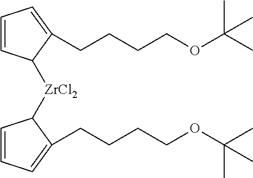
C1=CC([ZrCl2]C2C=CC=C2CCCCOC(C)(C)C)C(CCCCOC(C)(C)C)=C1
